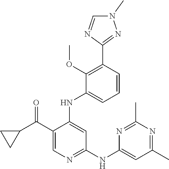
C1(C(C2CC2)=O)=CN=C(NC2=CC(C)=NC(C)=N2)C=C1NC1=CC=CC(C2=NN(C)C=N2)=C1OC
